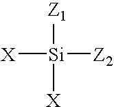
[Z1][Si]([X])([Z2])[X]
